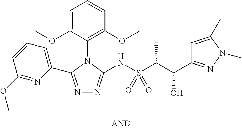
C1=C(OC)C(N2C(NS(C(C(O)C3=NN(C)C(C)=C3)C)(=O)=O)=NN=C2C2=CC=CC(OC)=N2)=C(OC)C=C1
